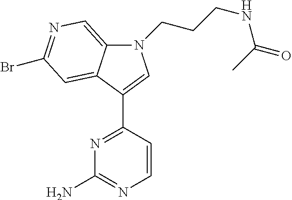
N1=C(C2=CN(CCCNC(=O)C)C3=CN=C(Br)C=C32)C=CN=C1N
